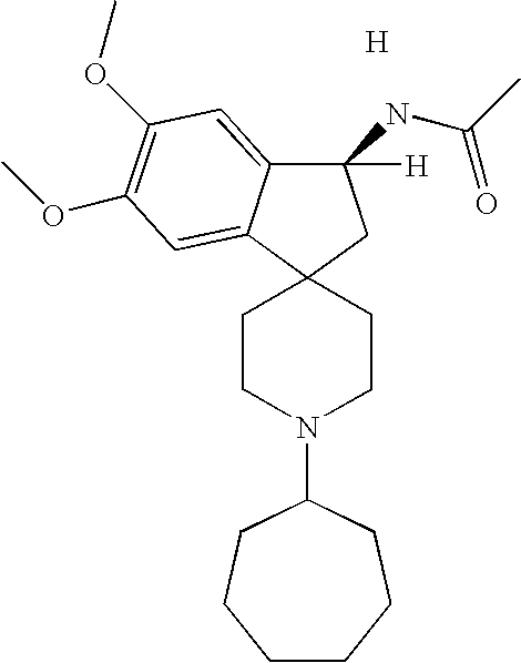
C1CN(C2CCCCCC2)CCC12CC([H])(NC(=O)C)C1=CC(OC)=C(OC)C=C21.[H]
